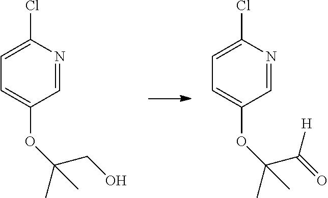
N1=CC(OC(C(=O)[H])(C)C)=CC=C1Cl.N1=CC(OC(CO)(C)C)=CC=C1Cl
